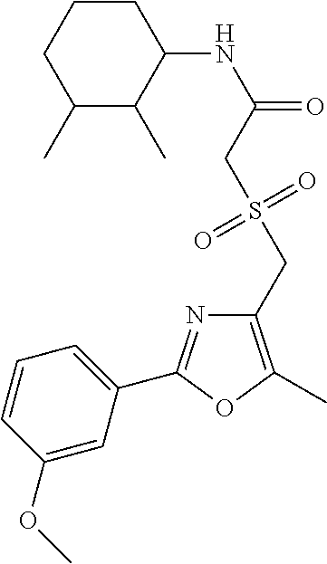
C1(C)C(C)C(NC(=O)CS(CC2=C(C)OC(C3=CC=CC(OC)=C3)=N2)(=O)=O)CCC1
